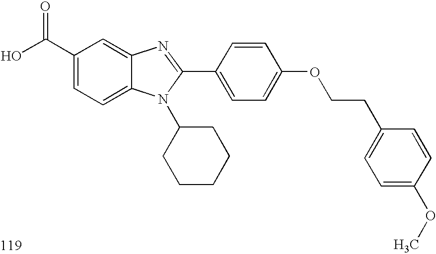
OC(C1=CC=C2C(=C1)N=C(C1=CC=C(OCCC3=CC=C(OC)C=C3)C=C1)N2C1CCCCC1)=O
